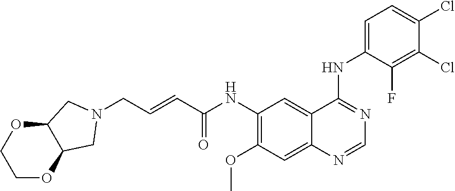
C(C=CC(NC1=C(OC)C=C2C(=C1)C(NC1=CC=C(Cl)C(Cl)=C1F)=NC=N2)=O)N1CC2OCCOC2C1
